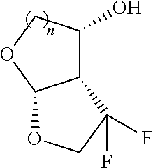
C12C(O)COC1OCC2(F)F
